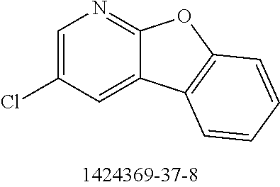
C1=C(Cl)C=C2C(=N1)OC1=C2C=CC=C1
